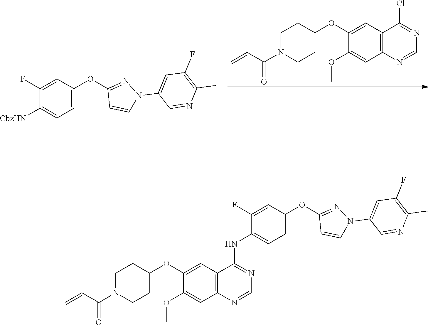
C1(Cl)=NC=NC2=C1C=C(OC1CCN(C(C=C)=O)CC1)C(OC)=C2.C1=C(OC2=NN(C3=CC(F)=C(C)N=C3)C=C2)C=C(F)C([CbzHN])=C1.C1(OC2=CC=C(NC3=NC=NC4=C3C=C(OC3CCN(C(C=C)=O)CC3)C(OC)=C4)C(F)=C2)=NN(C2=CC(F)=C(C)N=C2)C=C1
